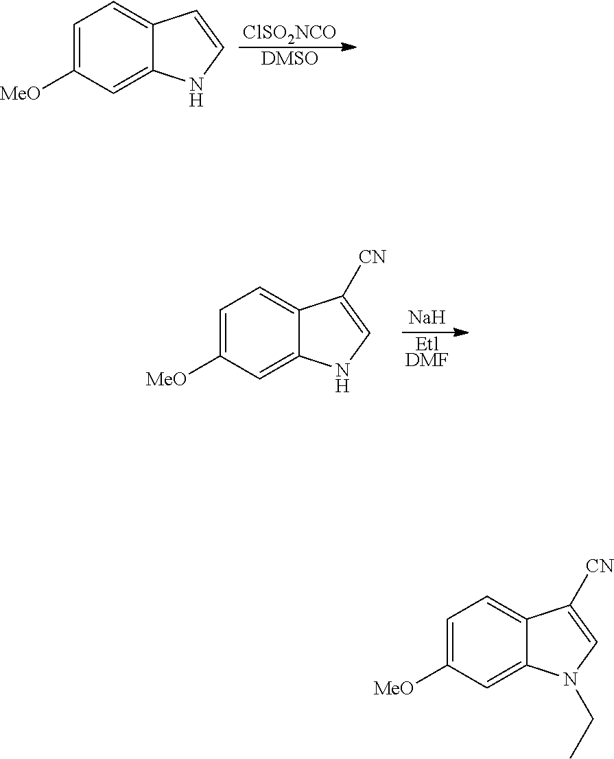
[ClSO2NCO].[DMSO].C1=C([MeO])C=C2C(=C1)C=CN2.[Na].[EtlDMF].C1=C([MeO])C=C2C(=C1)C([CN])=CN2.C1=C([MeO])C=C2C(=C1)C([CN])=CN2CC
